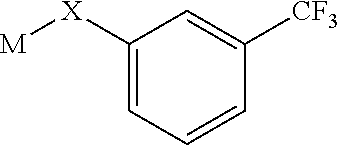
[M][X]C1=CC=CC([CF3])=C1
